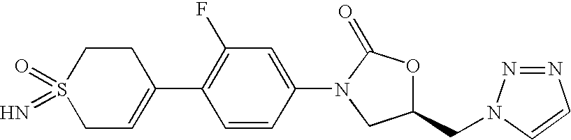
S1(=O)(=N)CC=C(C2=C(F)C=C(N3CC(CN4N=NC=C4)OC3=O)C=C2)CC1
